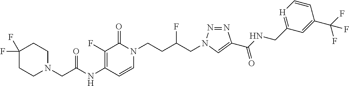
N(C1=C(F)C(=O)N(CCC(CN2N=NC(C(NCC3=[H]C=CC(C(F)(F)F)=C3)=O)=C2)F)C=C1)C(=O)CN1CCC(F)(F)CC1
